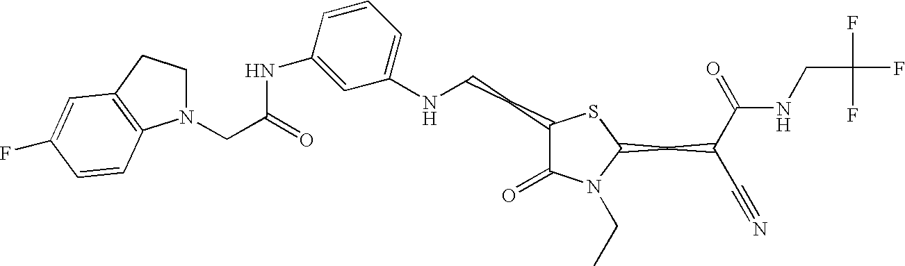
C1(NCCC2C(=O)N(CC)C(CC(C#N)C(=O)NCC(F)(F)F)S2)=CC=CC(NC(CN2CCC3=C2C=CC(F)=C3)=O)=C1
